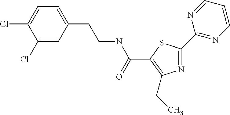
N1=C(C2=NC=CC=N2)SC(C(NCCC2=CC=C(Cl)C(Cl)=C2)=O)=C1CC
